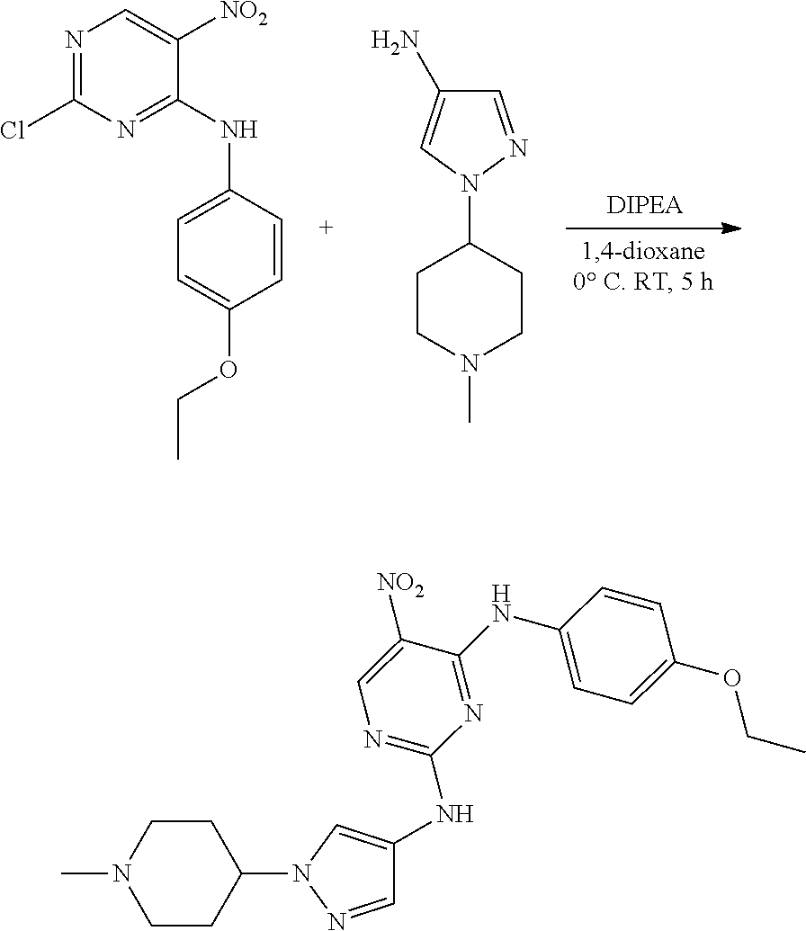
N1=C(Cl)N=C(NC2=CC=C(OCC)C=C2)C([NO2])=C1.N1(C2CCN(C)CC2)N=CC(N)=C1.C1(N2N=CC(NC3=NC=C([NO2])C(NC4=CC=C(OCC)C=C4)=N3)=C2)CCN(C)CC1
